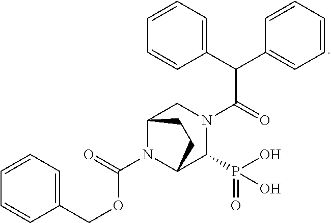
C(C1=CC=CC=C1)OC(N1C2C(P(O)(=O)O)N(C(C(C3=CC=CC=C3)C3=CC=CC=C3)=O)CC1CC2)=O
